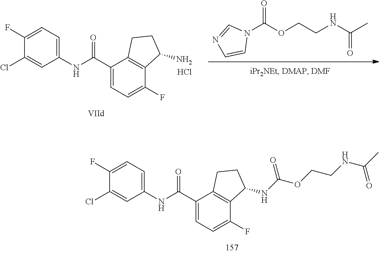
C1(Cl)=CC(NC(C2=CC=C(F)C3=C2CCC3NC(OCCNC(C)=O)=O)=O)=CC=C1F.C1(Cl)=CC(NC(C2=CC=C(F)C3=C2CCC3N)=O)=CC=C1F.Cl.N1(C(OCCNC(C)=O)=O)C=NC=C1
